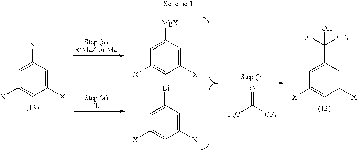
C1([X])=CC([X])=CC([X])=C1.C1([X])=CC([MgX])=CC([X])=C1.C1([X])=CC([Li])=CC([X])=C1.[F3C]C([CF3])=O.C1([X])=CC(C([F3C])([CF3])O)=CC([X])=C1
